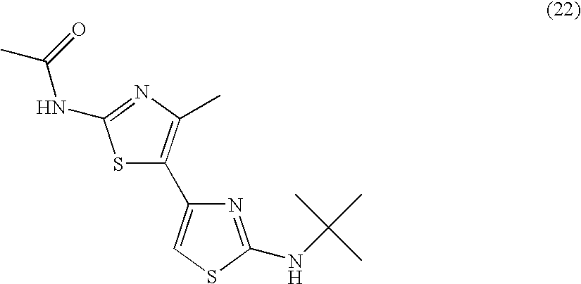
S1C(C2=CSC(NC(C)(C)C)=N2)=C(C)N=C1NC(C)=O
